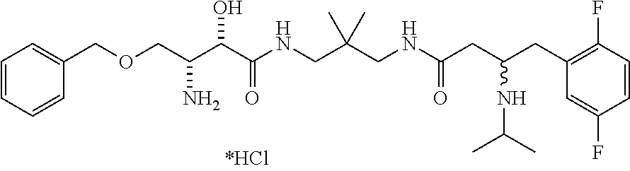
C1=CC=CC(COCC(C(C(NCC(CNC(CC(CC2=C(F)C=CC(F)=C2)NC(C)C)=O)(C)C)=O)O)N)=C1
